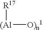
[R17][(Al][O)n1]
